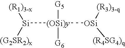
[(R1)3-x][Si]([(G2SR2)x])[(OSi)y]([G5])([G6])[OSi]([(R3)3-q])[(R4SG4)q]
